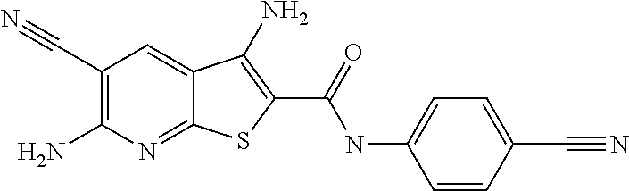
C1(C#N)=C(N)N=C2C(=C1)C(N)=C(C(=O)NC1=CC=C(C#N)C=C1)S2
